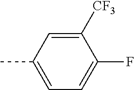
C1([CF3])=CC(C)=CC=C1F
